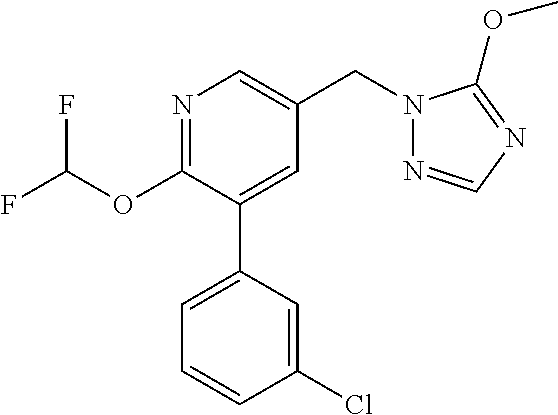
C1(OC(F)F)=NC=C(CN2N=CN=C2OC)C=C1C1=CC=CC(Cl)=C1
